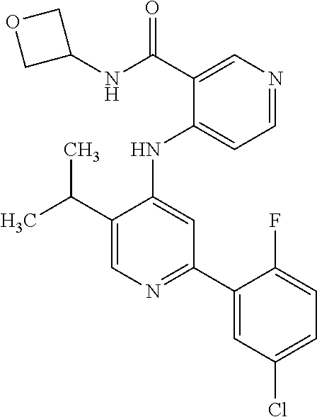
C(C1=CN=C(C2=CC(Cl)=CC=C2F)C=C1NC1=CC=NC=C1C(NC1COC1)=O)(C)C
